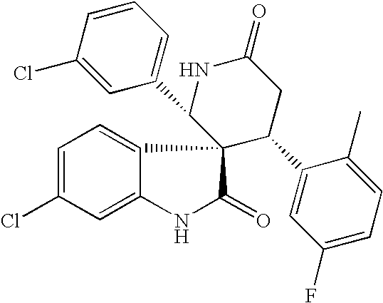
C1=C(Cl)C=C2C(=C1)C1(C(=O)N2)C(C2=CC(F)=CC=C2C)CC(=O)NC1C1=CC=CC(Cl)=C1
